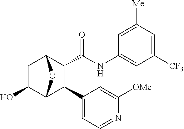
OC1CC2C(C(NC3=CC([CF3])=CC([Me])=C3)=O)C(C3=CC=NC([OMe])=C3)C1O2
